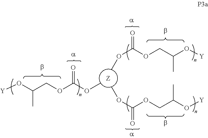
[Y]OC(COC(OC)=O)C.O(C(OCC(O[Y])C)=O)C.O(C(OCC(O[Y])C)=O)C
